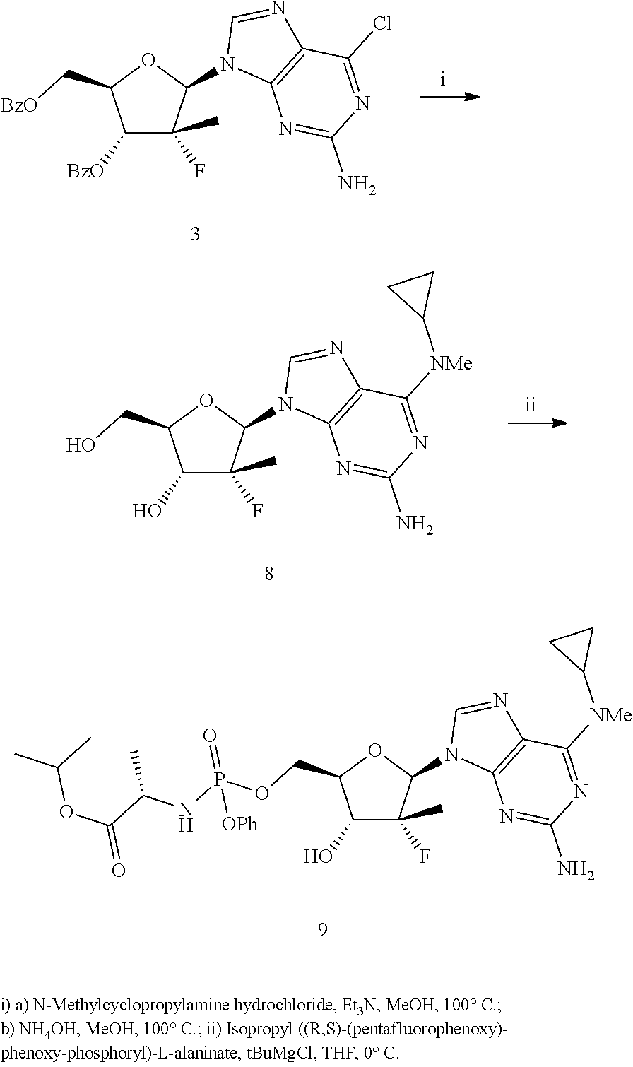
C1(O)C(F)(C)C(N2C3=C(N=C2)C([NMe]C2CC2)=NC(N)=N3)OC1COP(NC(C(OC(C)C)=O)C)(=O)[OPh].C1([BzO])C(F)(C)C(N2C3=C(N=C2)C(Cl)=NC(N)=N3)OC1C[BzO].C1(O)C(F)(C)C(N2C3=C(N=C2)C([NMe]C2CC2)=NC(N)=N3)OC1CO
